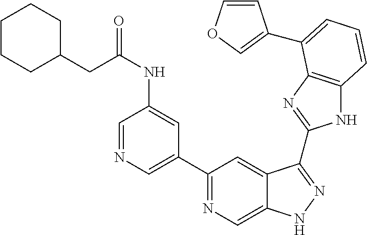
C1(C2=NC=C3C(=C2)C(C2=NC4=C(N2)C=CC=C4C2=COC=C2)=NN3)=CN=CC(NC(=O)CC2CCCCC2)=C1
